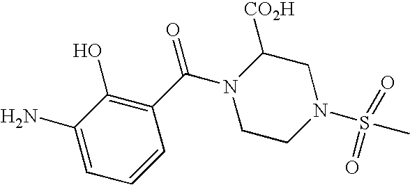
C1=C(N)C(O)=C(C(=O)N2CCN(S(C)(=O)=O)CC2[CO2H])C=C1
